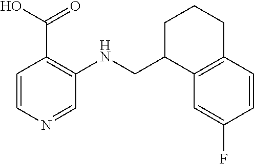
C1(CNC2=C(C(O)=O)C=CN=C2)C2=C(CCC1)C=CC(F)=C2
